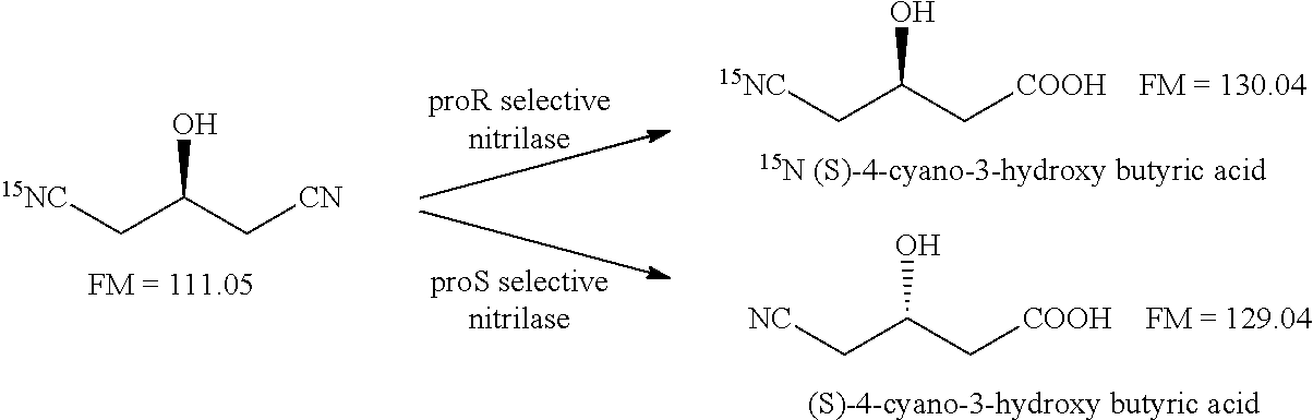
[15N (S)-4-cyano-3-hydroxy butyric acid].[15NC]CC(C[COOH])O.[FM = 130.04].[15NC]CC(C[CN])O.[ (S)-4-cyano-3-hydroxy butyric acid].[NC]CC(C[COOH])O.[FM = 129.04]
